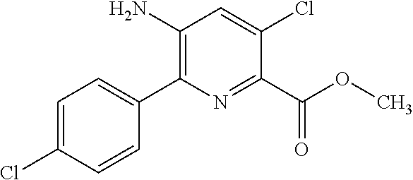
C1=CC(Cl)=CC=C1C1=C(N)C=C(Cl)C(C(OC)=O)=N1
